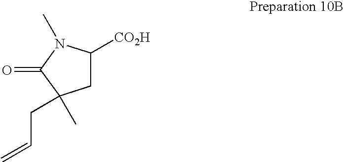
C1C([CO2H])N(C)C(=O)C1(CC=C)C
